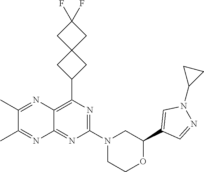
N1=C(N2CC(C3=CN(C4CC4)N=C3)OCC2)N=C2C(=C1C1CC3(C1)CC(F)(F)C3)N=C(C)C(C)=N2
